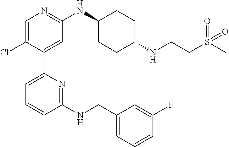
C1(NCC2=CC=CC(F)=C2)=NC(C2=CC(NC3CCC(NCCS(C)(=O)=O)CC3)=NC=C2Cl)=CC=C1
